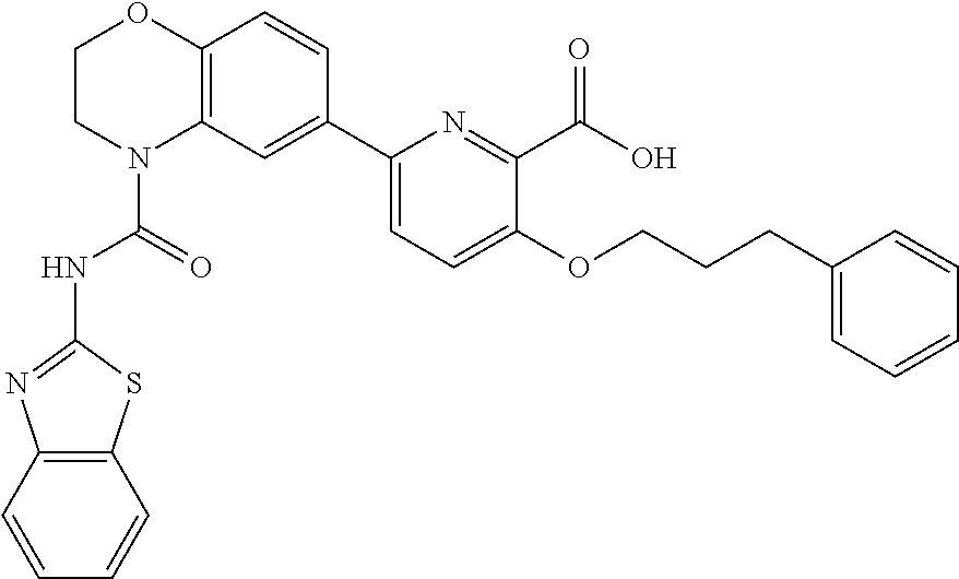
C1CN(C(=O)NC2=NC3=C(S2)C=CC=C3)C2=C(O1)C=CC(C1=CC=C(OCCCC3=CC=CC=C3)C(C(O)=O)=N1)=C2
